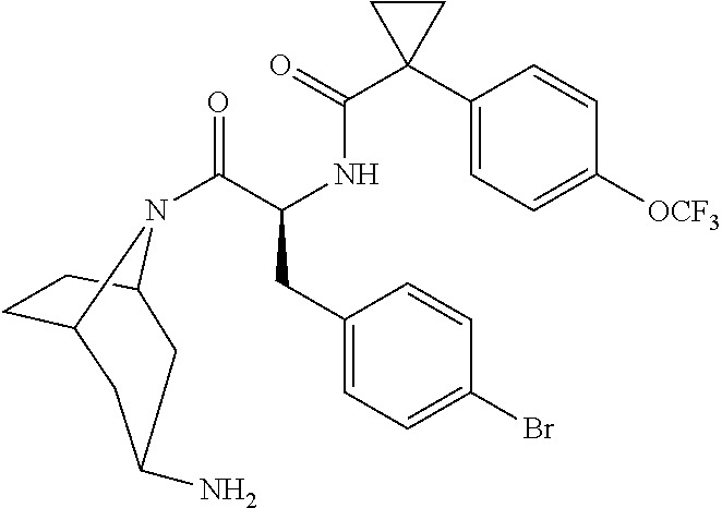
C12CCC(N1C(C(NC(C1(C3=CC=C([OCF3])C=C3)CC1)=O)CC1=CC=C(Br)C=C1)=O)CC(N)C2
